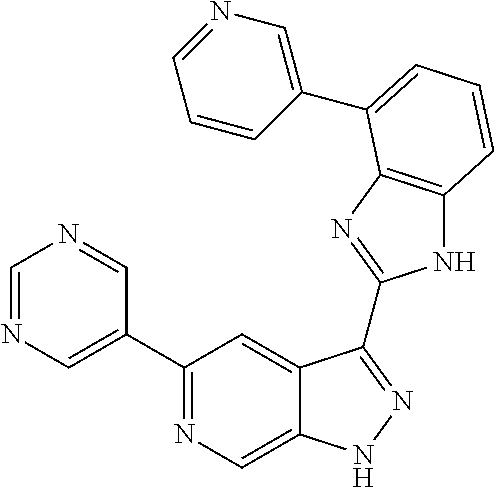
C1=NC=C(C2=NC=C3C(=C2)C(C2=NC4=C(N2)C=CC=C4C2=CN=CC=C2)=NN3)C=N1
